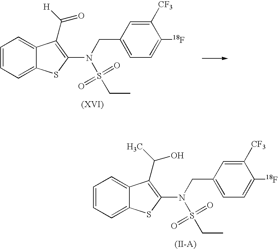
C1=CC=C2C(=C1)C(C([H])=O)=C(N(CC1=CC=C([18F])C([CF3])=C1)S(=O)(=O)CC)S2.C1=CC=C2C(=C1)C(C(C)O)=C(N(CC1=CC=C([18F])C([CF3])=C1)S(=O)(=O)CC)S2
